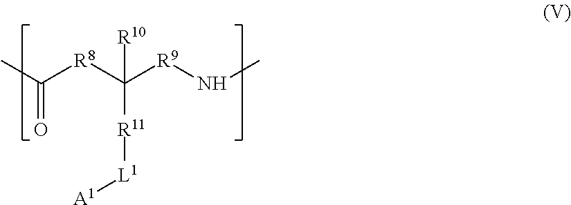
C([R11][L1][A1])([R9]NC)([R8]C(=O)C)[R10]
